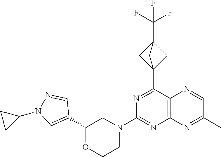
C1(C2=CN(C3CC3)N=C2)OCCN(C2=NC3=C(C(C45CC(C(F)(F)F)(C4)C5)=N2)N=CC(C)=N3)C1
